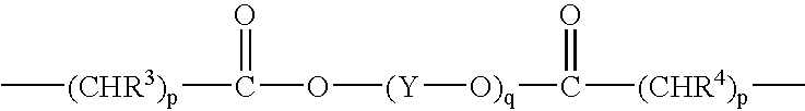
[(CHR3)p](C(O[(Y][O)q]C([(CHR4)p]C)=O)=O)C
